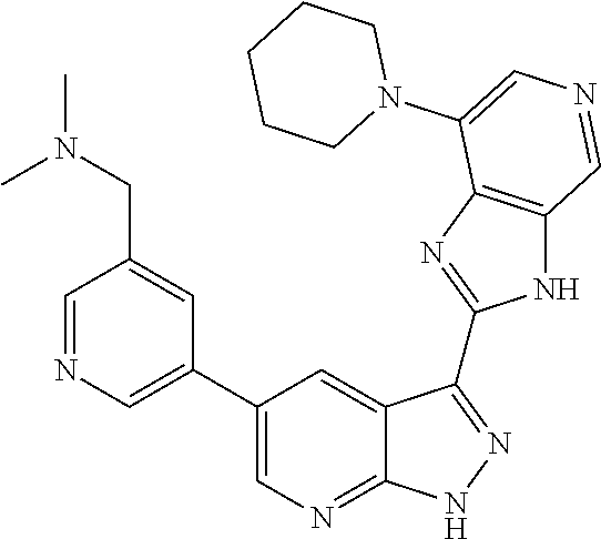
C1=NC=C(C2=CN=C3C(=C2)C(C2=NC4=C(N2)C=NC=C4N2CCCCC2)=NN3)C=C1CN(C)C
